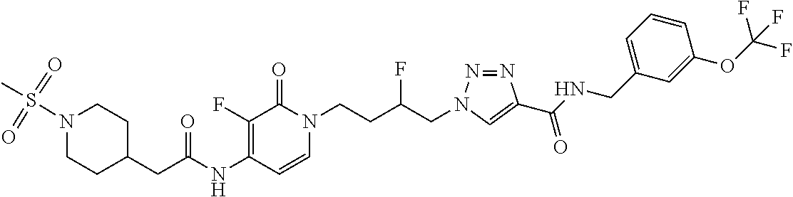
N(C1=C(F)C(=O)N(CCC(CN2N=NC(C(NCC3=CC=CC(OC(F)(F)F)=C3)=O)=C2)F)C=C1)C(=O)CC1CCN(S(=O)(=O)C)CC1
